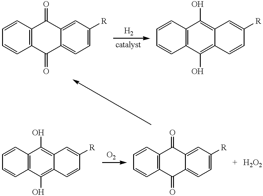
C12=C(C=CC=C1)C(=O)C1=CC([R])=CC=C1C2=O.C12=C(C=CC=C1)C(O)=C1C(=C2O)C=CC([R])=C1.C12=C(C=CC=C1)C(=O)C1=CC([R])=CC=C1C2=O.C12=C(C=CC=C1)C(O)=C1C(=C2O)C=CC([R])=C1
